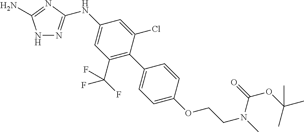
N1N=C(NC2=CC(C(F)(F)F)=C(C3=CC=C(OCCN(C)C(=O)OC(C)(C)C)C=C3)C(Cl)=C2)N=C1N
